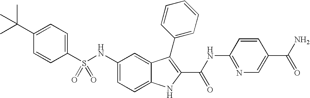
C1(C(C)(C)C)=CC=C(S(NC2=CC=C3C(=C2)C(C2=CC=CC=C2)=C(C(NC2=NC=C(C(N)=O)C=C2)=O)N3)(=O)=O)C=C1
